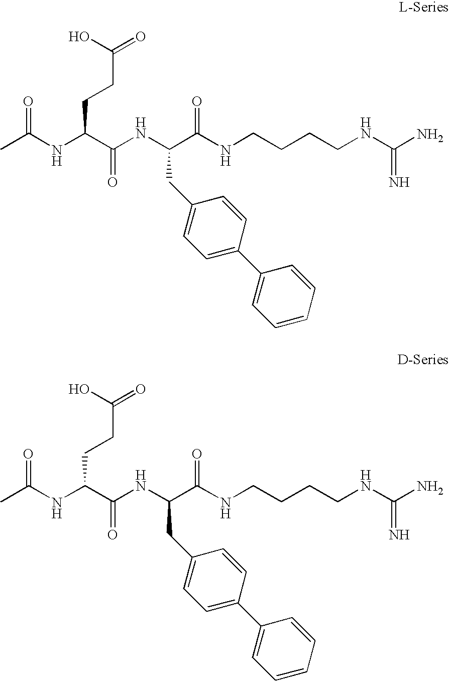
CC(NC(C(NC(C(NCCCCNC(N)=N)=O)CC1=CC=C(C2=CC=CC=C2)C=C1)=O)CCC(=O)O)=O.CC(NC(C(NC(C(NCCCCNC(N)=N)=O)CC1=CC=C(C2=CC=CC=C2)C=C1)=O)CCC(=O)O)=O
